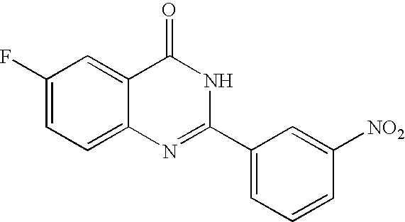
C12=CC=C(F)C=C1C(=O)NC(C1=CC=CC([NO2])=C1)=N2
